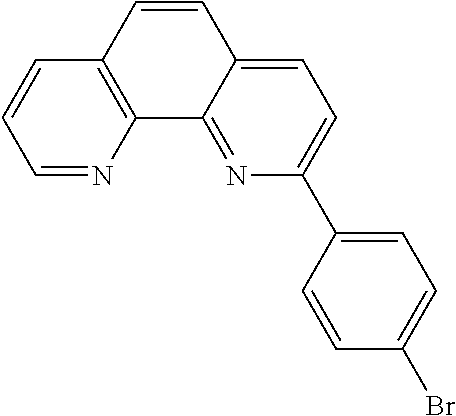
C1=NC2=C(C=C1)C=CC1=CC=C(C3=CC=C(Br)C=C3)N=C21
